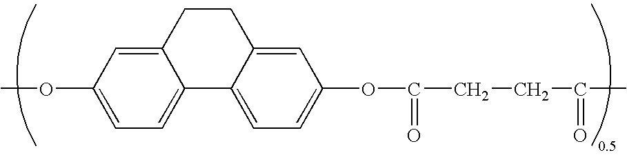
C1(OC)=CC=C2C(=C1)CCC1=CC(OC(=O)CCC(C)=O)=CC=C21
